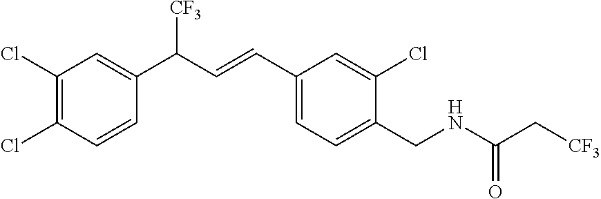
C1(Cl)=C(Cl)C=CC(C(C=CC2=CC=C(CNC(=O)C[CF3])C(Cl)=C2)[CF3])=C1
